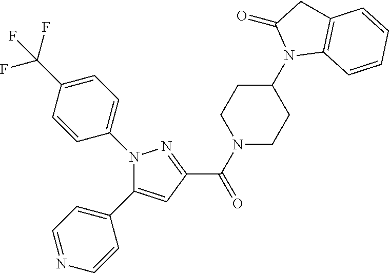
C1(C(N2CCC(N3C4=C(CC3=O)C=CC=C4)CC2)=O)=NN(C2=CC=C(C(F)(F)F)C=C2)C(C2=CC=NC=C2)=C1
